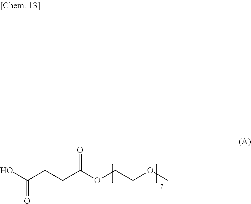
OC(CCC(OCCOC)=O)=O
